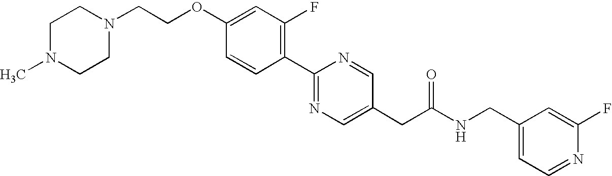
C1=CC(C2=NC=C(CC(NCC3=CC=NC(F)=C3)=O)C=N2)=C(F)C=C1OCCN1CCN(C)CC1
